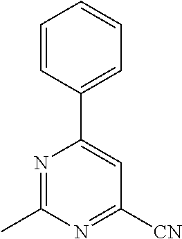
C1=CC(C2=CC([CN])=NC(C)=N2)=CC=C1
